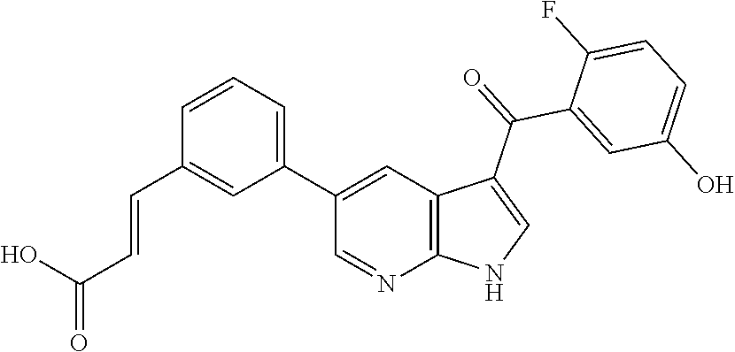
C1(C2=CC=CC(C=CC(=O)O)=C2)=CC2=C(N=C1)NC=C2C(=O)C1=CC(O)=CC=C1F
